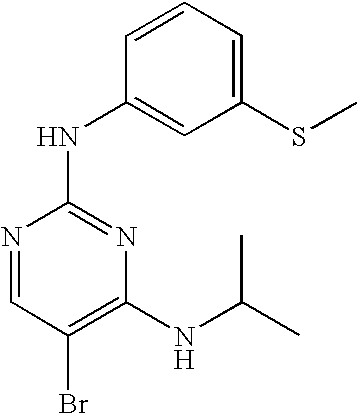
C1=C(SC)C=C(NC2=NC(NC(C)C)=C(Br)C=N2)C=C1
